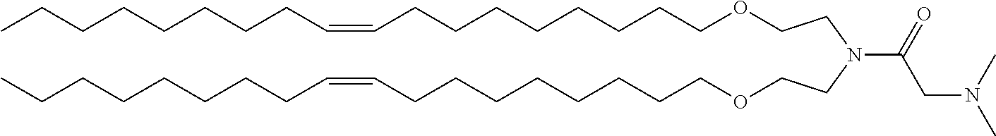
O(CCCCCCCCC=CCCCCCCCC)CCN(CCOCCCCCCCCC=CCCCCCCCC)C(CN(C)C)=O
